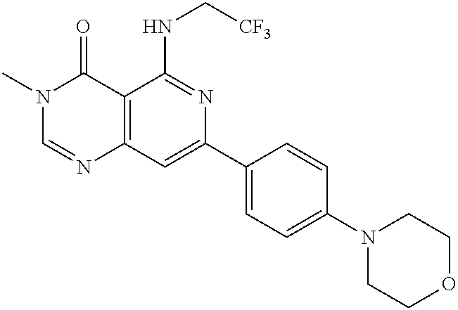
C12=C(C=C(C3=CC=C(N4CCOCC4)C=C3)N=C1NC[CF3])N=CN(C)C2=O
